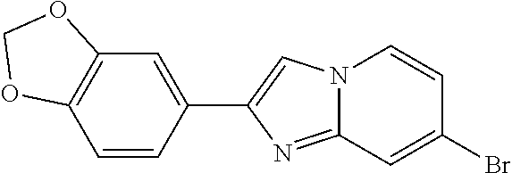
C1(C2=CN3C(=N2)C=C(Br)C=C3)=CC2=C(C=C1)OCO2
